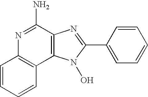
C1=CC=CC2=C1N=C(N)C1=C2N(O)C(C2=CC=CC=C2)=N1
